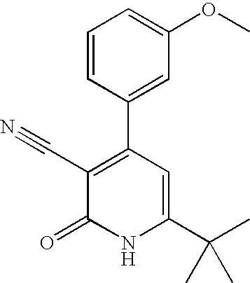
C1=CC(C2=C(C#N)C(=O)NC(C(C)(C)C)=C2)=CC(OC)=C1
